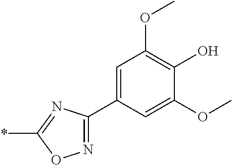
N1=C(C2=CC(OC)=C(O)C(OC)=C2)N=C(*)O1
